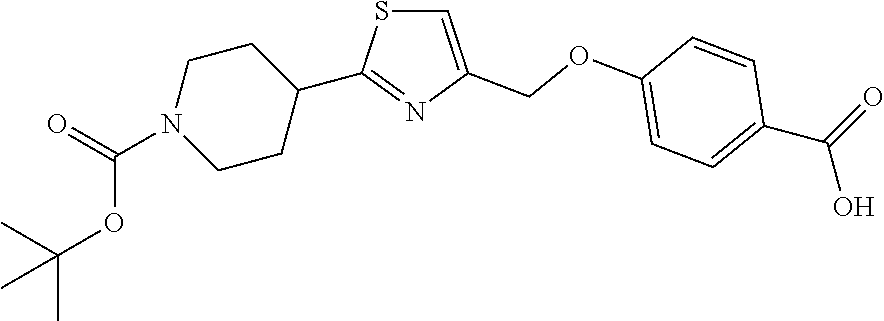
C1=C(COC2=CC=C(C(O)=O)C=C2)N=C(C2CCN(C(OC(C)(C)C)=O)CC2)S1
